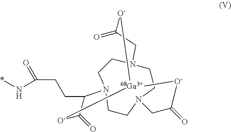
C1N2CCN3CCN(C1)C(CCC(=O)N*)C(=O)[O-][Ga]([O-]C(=O)C2)[O-]C(=O)C3
